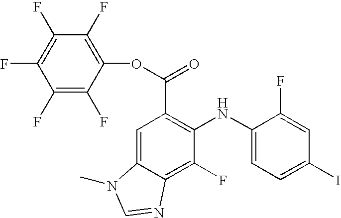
C1=C2C(=C(F)C(NC3=CC=C(I)C=C3F)=C1C(OC1=C(F)C(F)=C(F)C(F)=C1F)=O)N=CN2C
